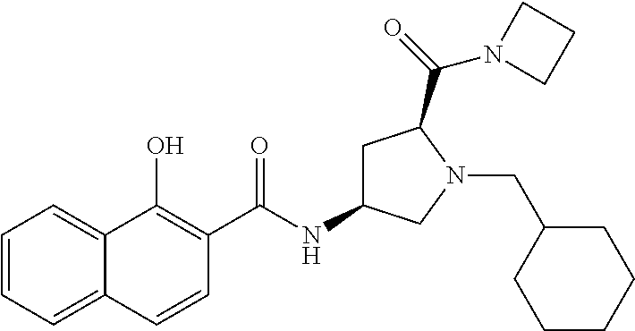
C1=CC=C2C(=C1)C(O)=C(C(NC1CC(C(=O)N3CCC3)N(CC3CCCCC3)C1)=O)C=C2
